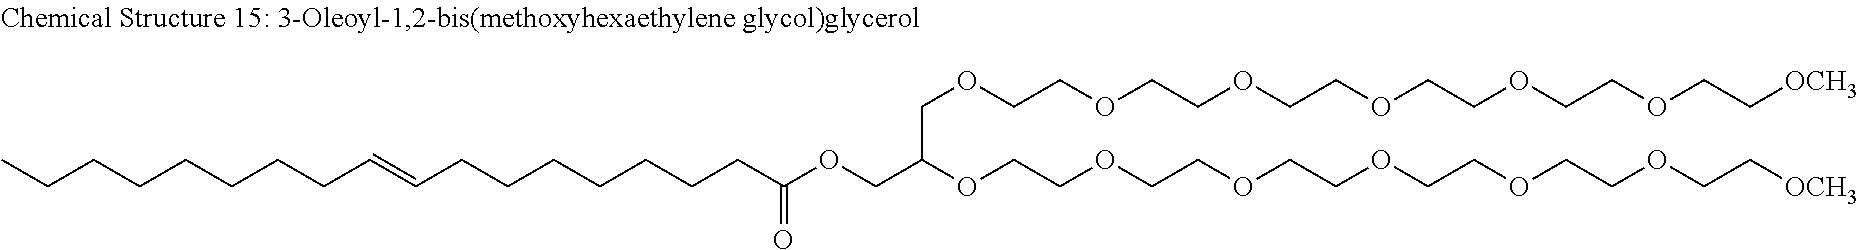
C(CCCCCCC=CCCCCCCCC(OCC(OCCOCCOCCOCCOCCOCC[OCH3])COCCOCCOCCOCCOCCOCC[OCH3])=O)C
